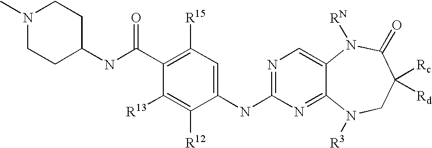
C1([R15])=C(C(=O)NC2CCN(C)CC2)C([R13])=C([R12])C(NC2=NC=C3C(=N2)N([R3])CC([Rc])([Rd])C(=O)N3[RN])=C1
